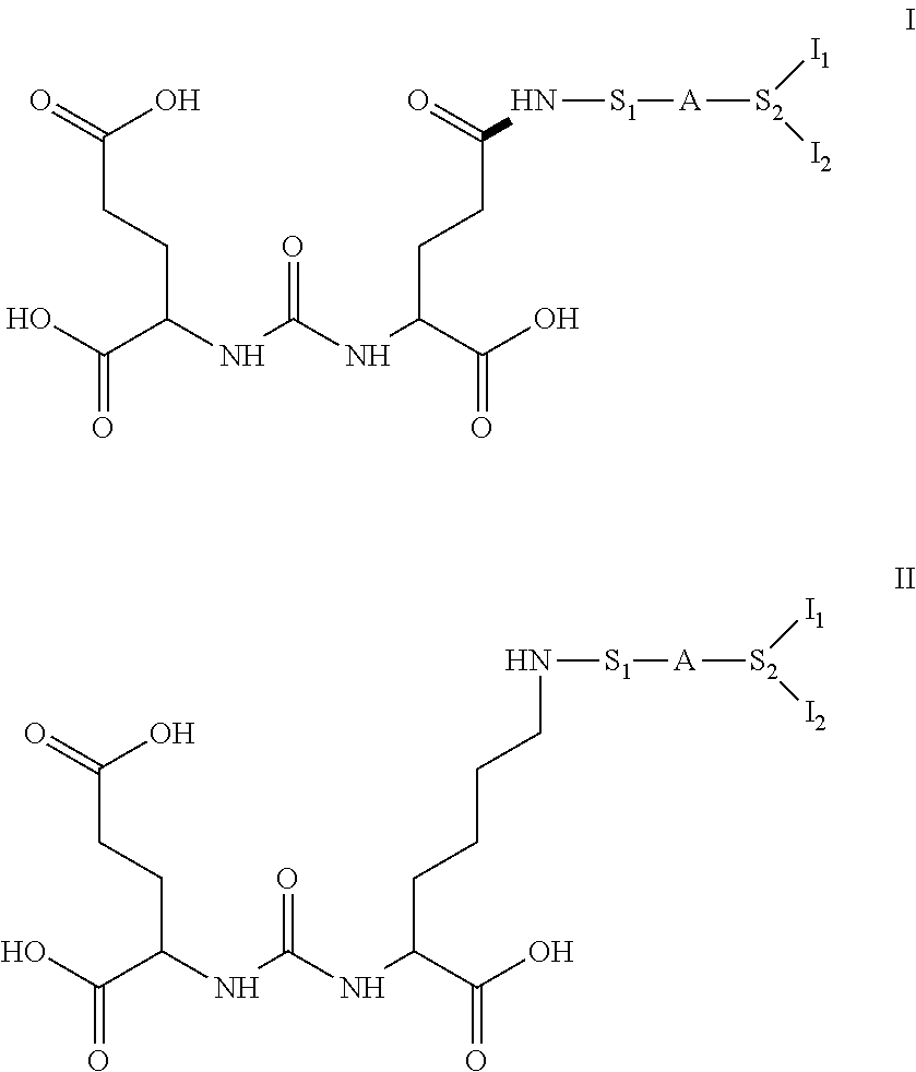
C(NC(C(O)=O)CCC(N[S1][A][S2]([I1])[I2])=O)(NC(C(O)=O)CCC(=O)O)=O.C(NC(C(O)=O)CCCCN[S1][A][S2]([I1])[I2])(NC(C(O)=O)CCC(=O)O)=O
